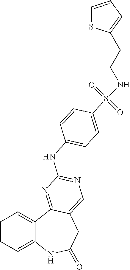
C1=CC=C2C(=C1)C1=NC(NC3=CC=C(S(NCCC4=CC=CS4)(=O)=O)C=C3)=NC=C1CC(=O)N2
